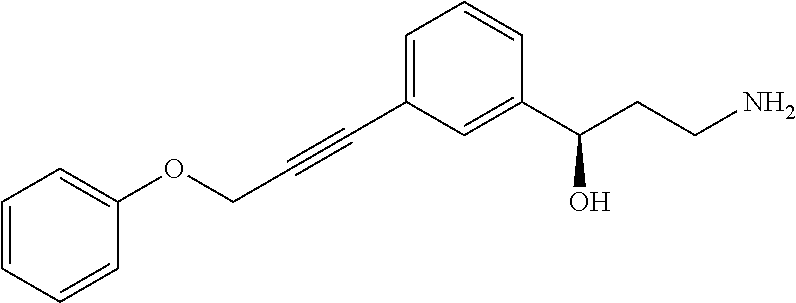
C1=C(C#CCOC2=CC=CC=C2)C=C(C(CCN)O)C=C1
